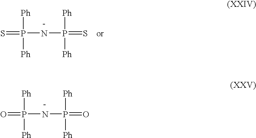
S=P([Ph])([Ph])NP([Ph])(=S)[Ph].O=P([Ph])([Ph])NP([Ph])(=O)[Ph]
